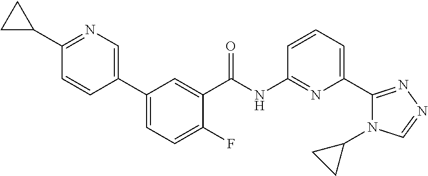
C1(C2=CN=C(C3CC3)C=C2)=CC=C(F)C(C(NC2=NC(C3=NN=CN3C3CC3)=CC=C2)=O)=C1
